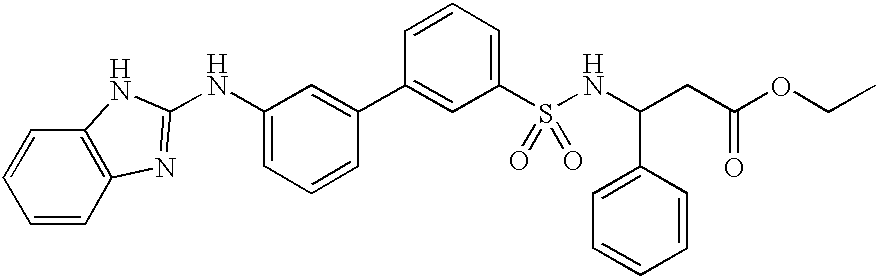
C1(C2=CC(NC3=NC4=C(C=CC=C4)N3)=CC=C2)=CC(S(NC(CC(OCC)=O)C2=CC=CC=C2)(=O)=O)=CC=C1
